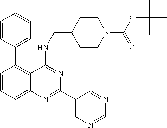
C1=CC(C2=C3C(=CC=C2)N=C(C2=CN=CN=C2)N=C3NCC2CCN(C(OC(C)(C)C)=O)CC2)=CC=C1
